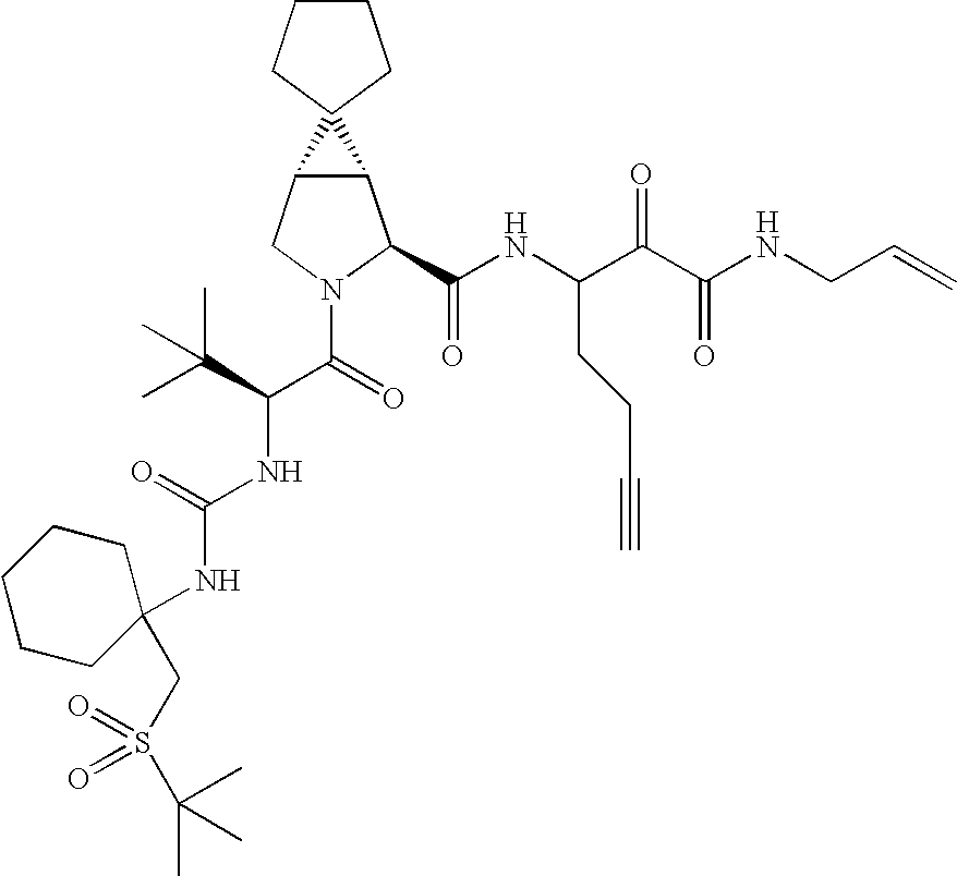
C12C(CN(C(C(NC(=O)NC3(CS(=O)(C(C)(C)C)=O)CCCCC3)C(C)(C)C)=O)C1C(NC(C(C(NCC=C)=O)=O)CCC#C)=O)C21CCCC1
